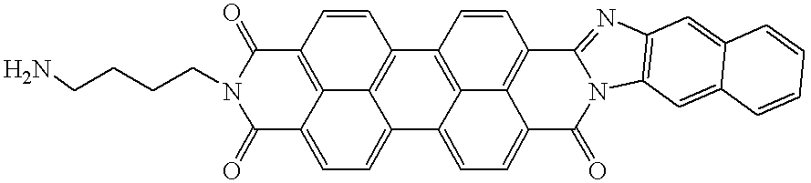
C1(=O)C2=CC=C3C4=C(C=CC(=C24)C(=O)N1CCCCN)C1=C2C3=CC=C3C2=C(C=C1)C1=NC2=C(N1C3=O)C=C1C(=C2)C=CC=C1
